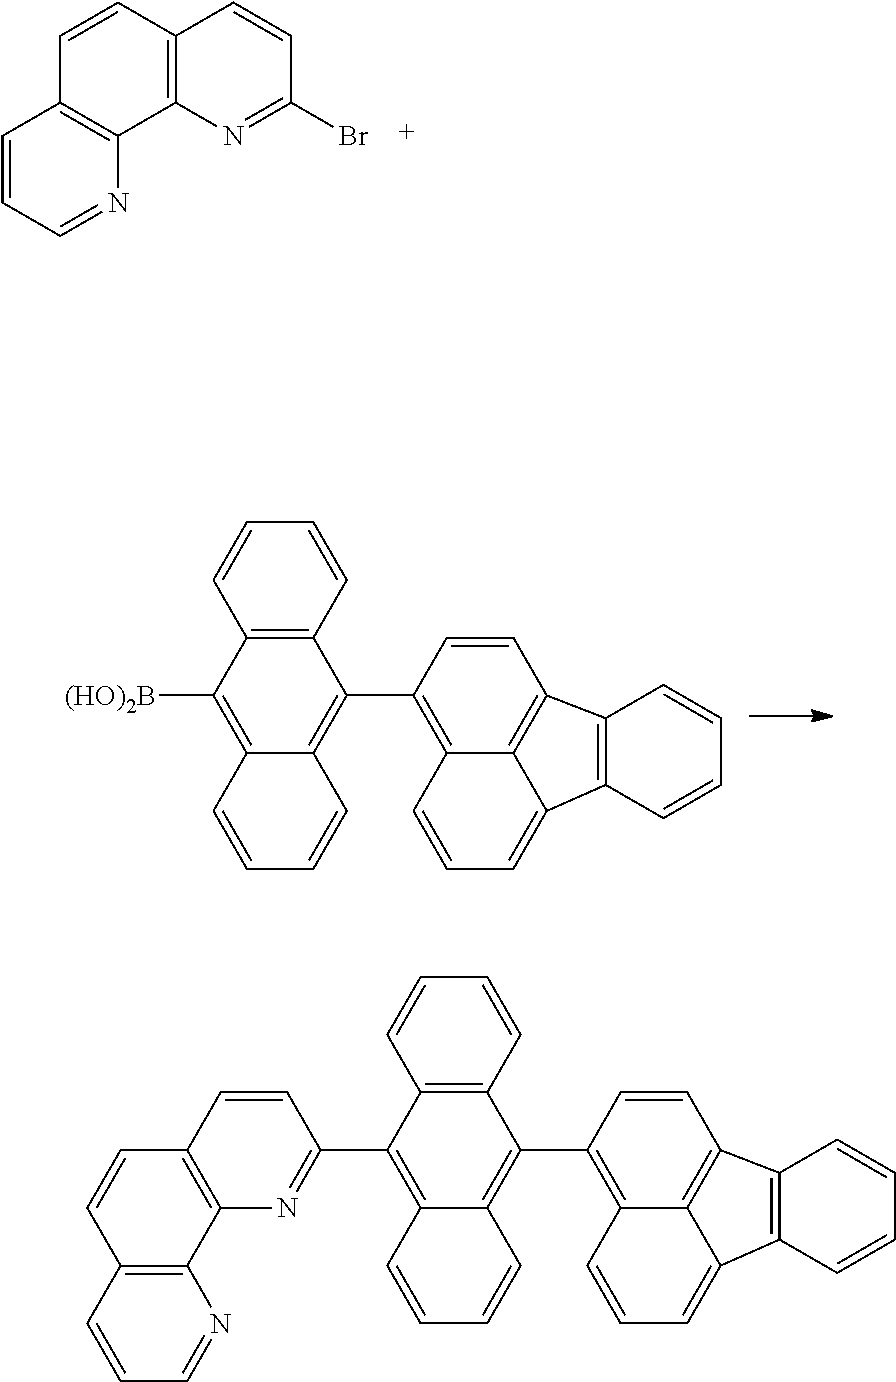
C1=CC=NC2=C1C=CC1=C2N=C(Br)C=C1.C12=C(C=CC=C1)C(C1=C3C4=C(C=C1)C1=C(C4=CC=C3)C=CC=C1)=C1C(=C2[(HO)2B])C=CC=C1.C12=C(C=CC=C1)C(C1=C3C4=C(C=C1)C1=C(C4=CC=C3)C=CC=C1)=C1C(=C2C2=NC3=C(C=CC4=C3N=CC=C4)C=C2)C=CC=C1
